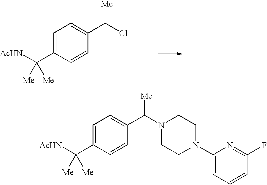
C1=C(C([AcHN])([Me])[Me])C=CC(C(Cl)[Me])=C1.C1=C(C([AcHN])([Me])[Me])C=CC(C(N2CCN(C3=CC=CC(F)=N3)CC2)[Me])=C1
